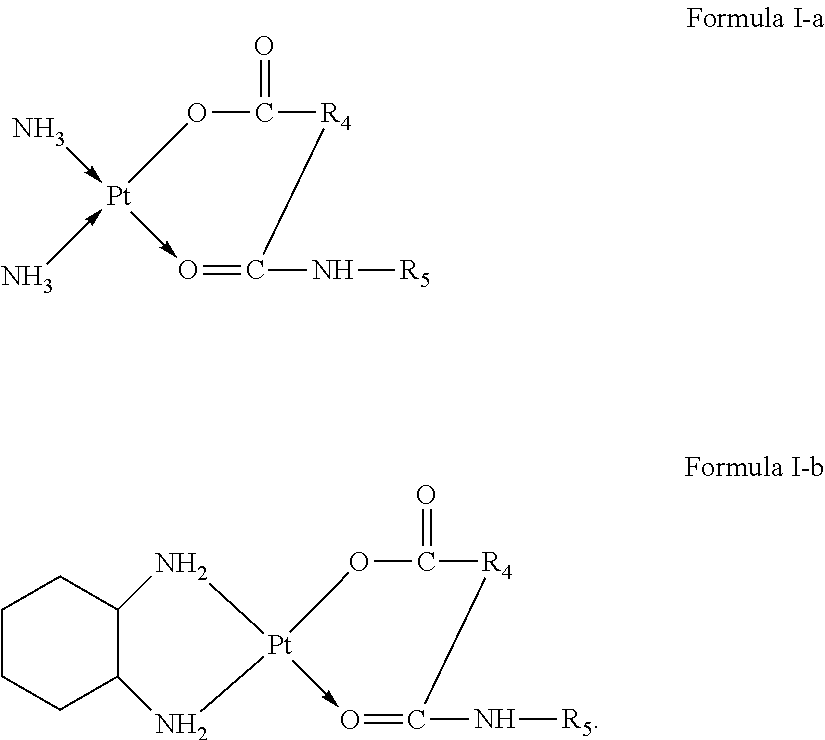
C1CCC2C(C1)N[Pt]1(->O=C(N[R5])[R4]C(=O)O1)N2.[Pt]1(-N)(-N)->O=C(N[R5])[R4]C(=O)O1
